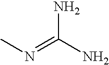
CN=C(N)N
